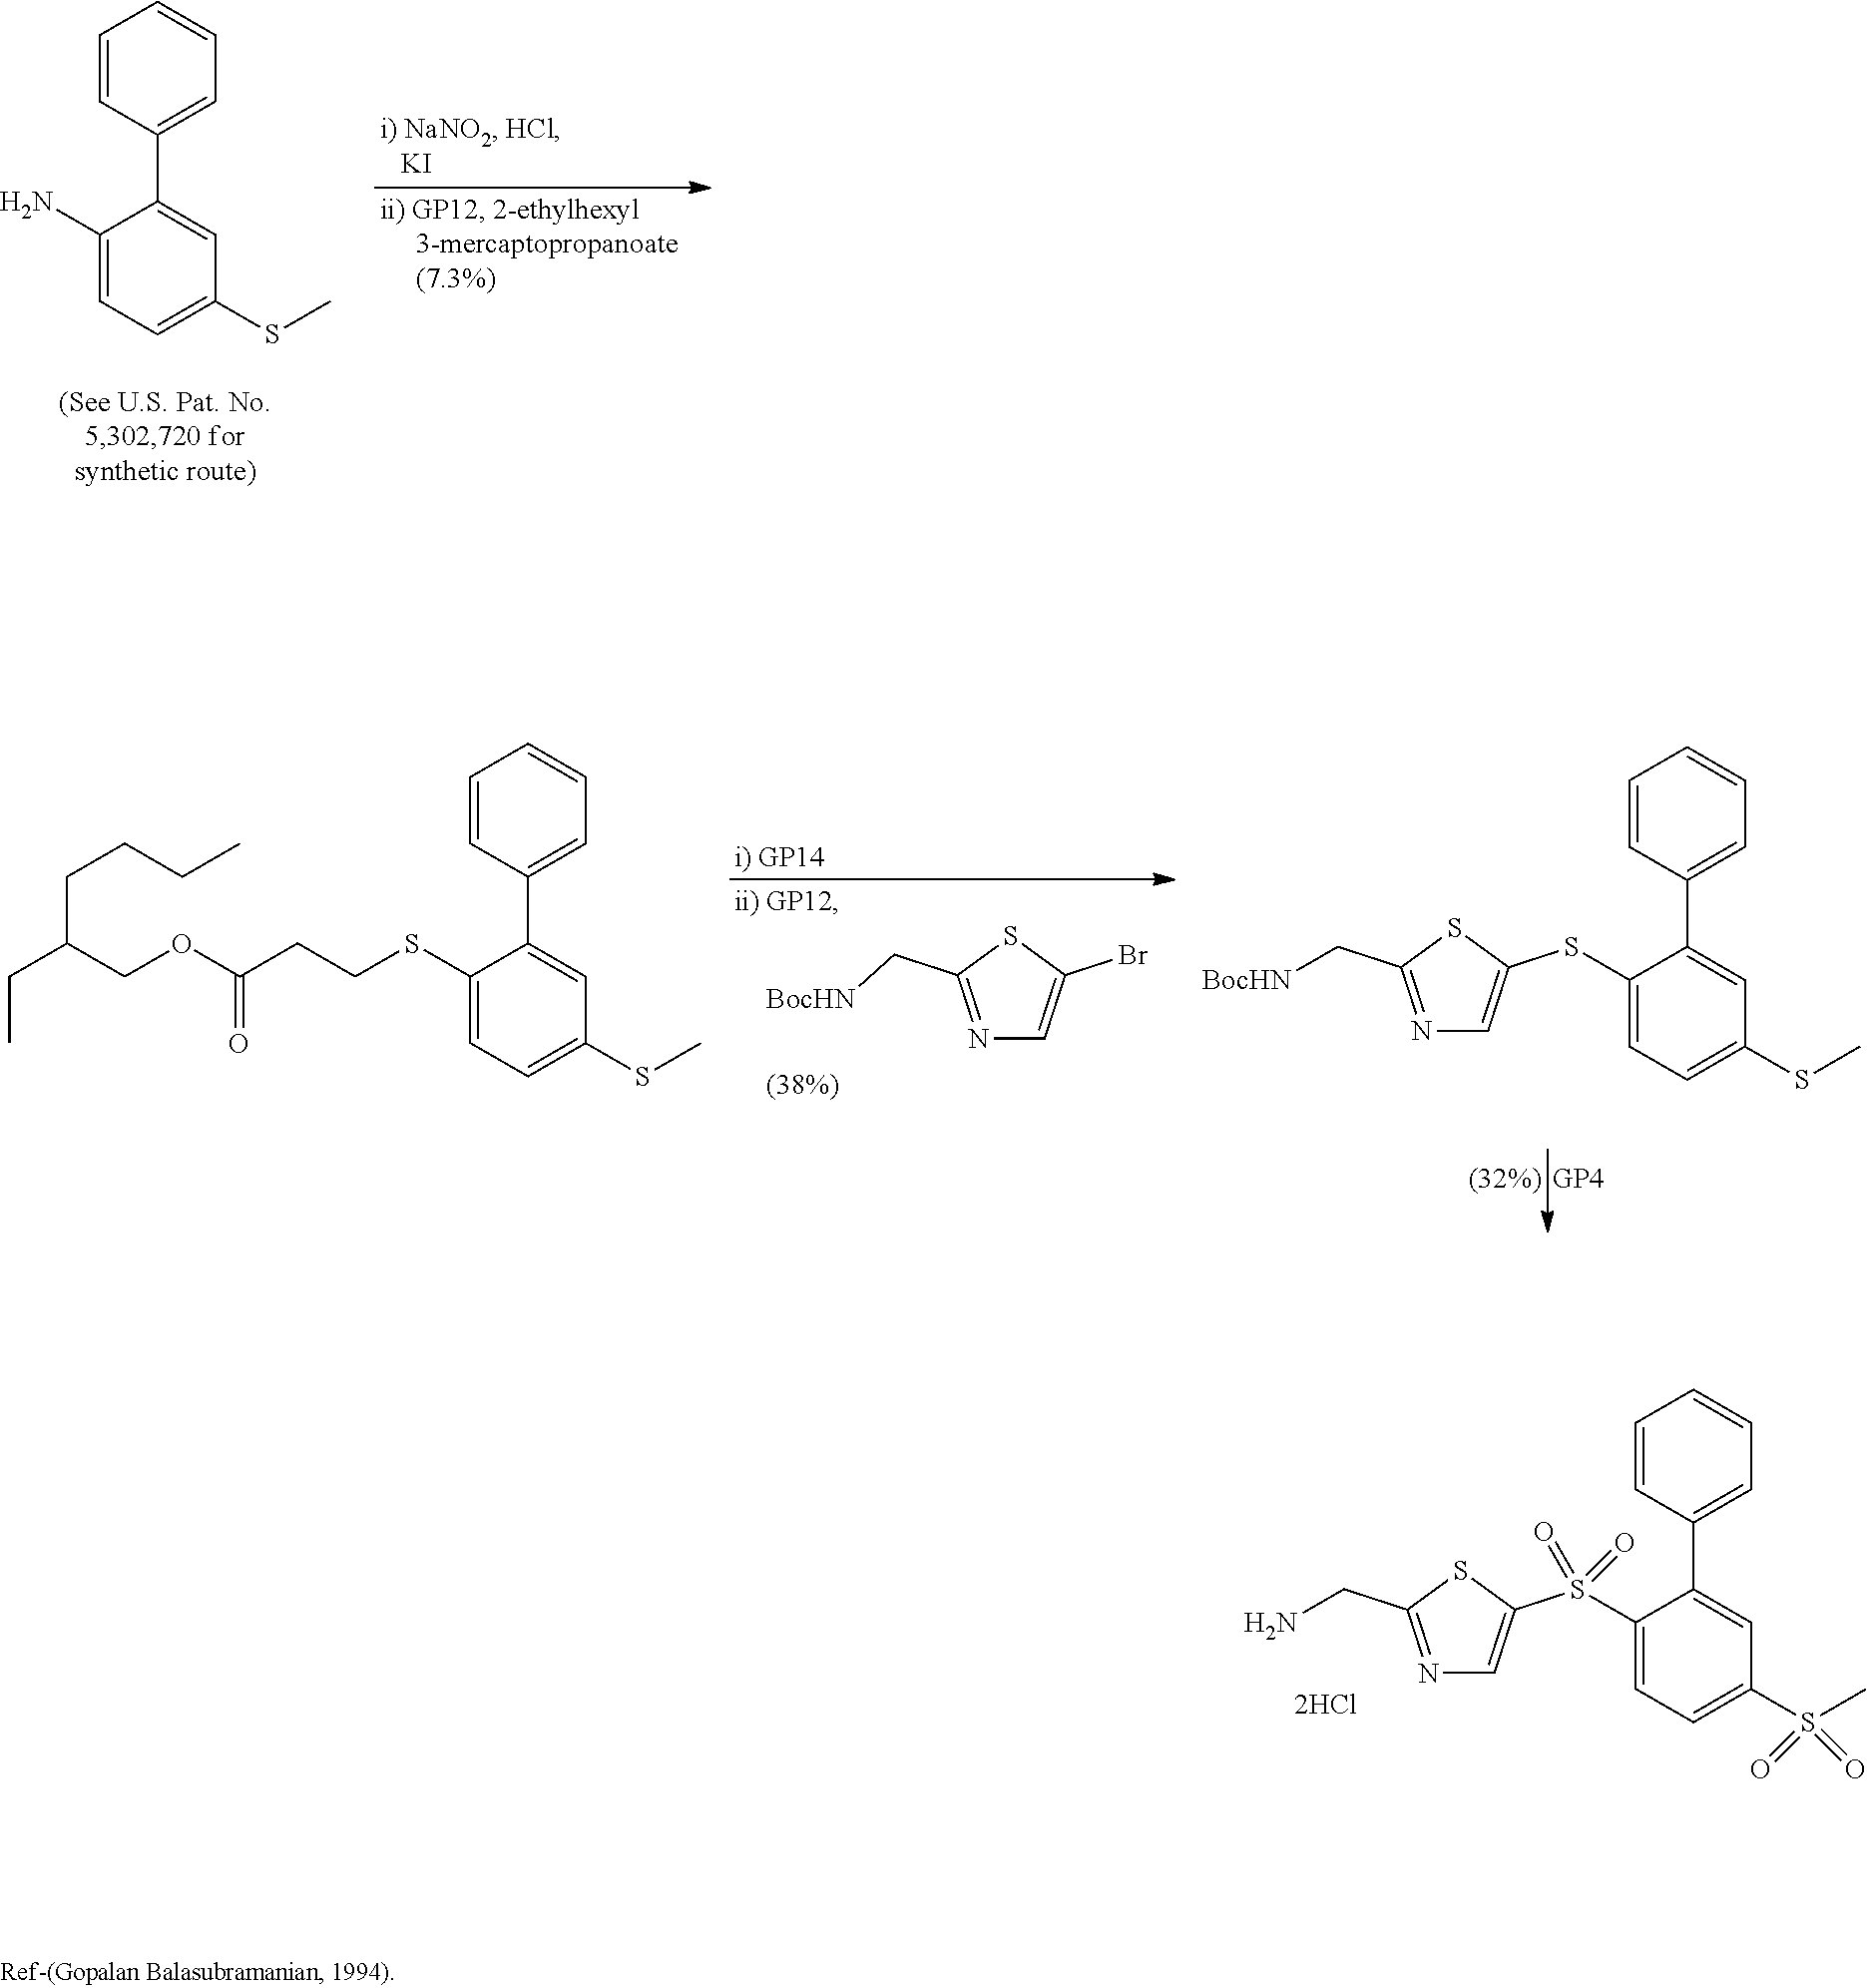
C1(N)=CC=C(SC)C=C1C1=CC=CC=C1.C1(SC2=CN=C(C[BocHN])S2)=CC=C(SC)C=C1C1=CC=CC=C1.N1=C(C[BocHN])SC(Br)=C1.C1(SCCC(OCC(CC)CCCC)=O)=CC=C(SC)C=C1C1=CC=CC=C1.C1(S(C2=CN=C(CN)S2)(=O)=O)=CC=C(S(C)(=O)=O)C=C1C1=CC=CC=C1
